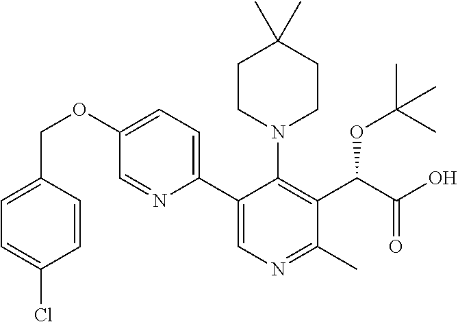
C1CN(C2=C(C(C(O)=O)OC(C)(C)C)C(C)=NC=C2C2=CC=C(OCC3=CC=C(Cl)C=C3)C=N2)CCC1(C)C
